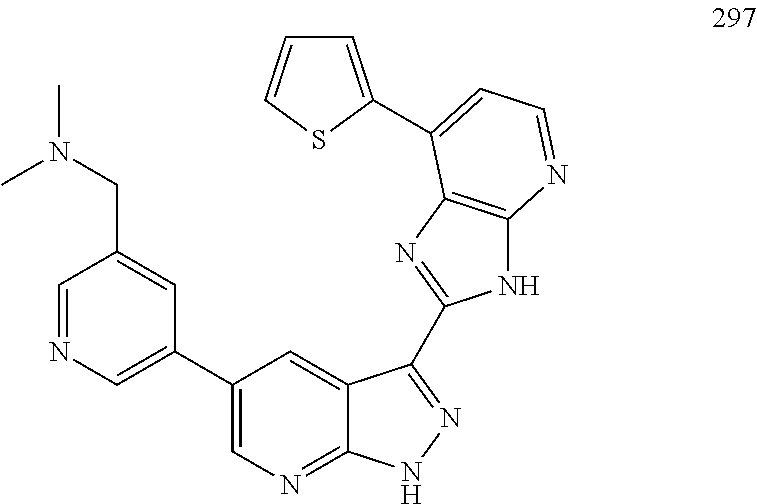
C1=NC=C(C2=CN=C3C(=C2)C(C2=NC4=C(N2)N=CC=C4C2=CC=CS2)=NN3)C=C1CN(C)C
